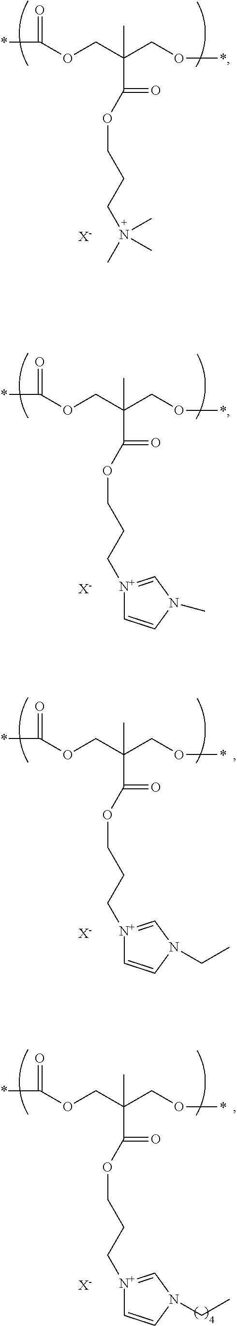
*C(OCC(CO*)(C)C(OCCCN(C)(C)C)=O)=O.[X-].*C(OCC(CO*)(C)C(OCCC[N+]1=CN(C)C=C1)=O)=O.[X-].*C(OCC(CO*)(C)C(OCCC[N+]1=CN(CC)C=C1)=O)=O.[X-].*C(OCC(CO*)(C)C(OCCC[N+]1=CN(CC)C=C1)=O)=O.[X-]
